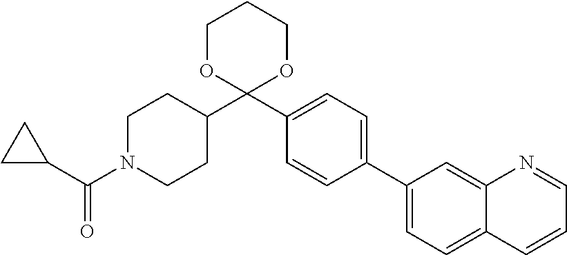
C1(C2=CC=C3C(=C2)N=CC=C3)=CC=C(C2(C3CCN(C(C4CC4)=O)CC3)OCCCO2)C=C1
